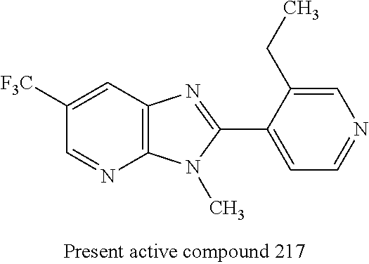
C12=C(C=C([F3C])C=N1)N=C(C1=CC=NC=C1CC)N2C
